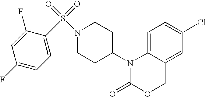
C1=C2C(=CC(Cl)=C1)COC(=O)N2C1CCN(S(=O)(=O)C2=CC=C(F)C=C2F)CC1
